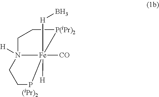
C1[P(iPr)2][Fe]2([CO])([H])([H]B)N([H])(C1)CCP2.[(iPr)2]
